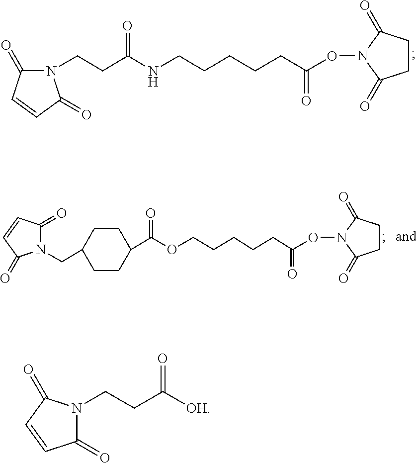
N1(CCC(NCCCCCC(ON2C(=O)CCC2=O)=O)=O)C(=O)C=CC1=O.C1(C(OCCCCCC(ON2C(=O)CCC2=O)=O)=O)CCC(CN2C(=O)C=CC2=O)CC1.C1(=O)N(CCC([OH])=O)C(=O)C=C1
